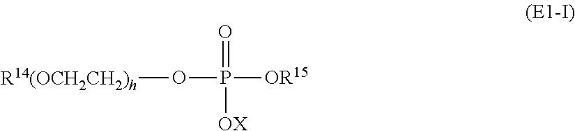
[R14(OCH2CH2)h]OP([OR15])(=O)[OX]
